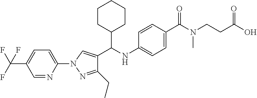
C1(N2N=C(CC)C(C(C3CCCCC3)NC3=CC=C(C(=O)N(CCC(=O)O)C)C=C3)=C2)=CC=C(C(F)(F)F)C=N1
